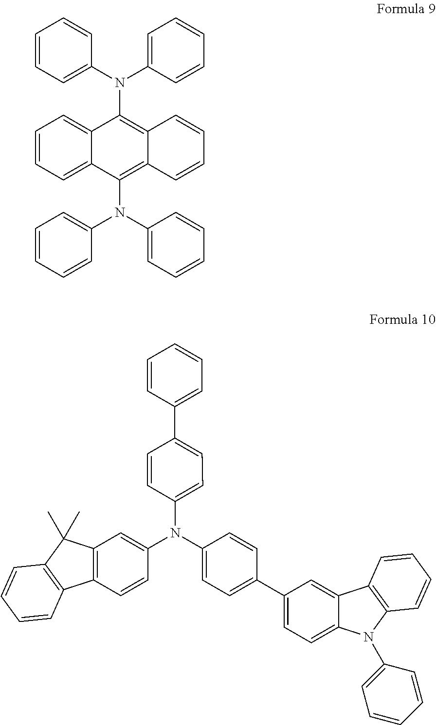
C12=CC=CC=C1C(N(C1=CC=CC=C1)C1=CC=CC=C1)=C1C(=C2N(C2=CC=CC=C2)C2=CC=CC=C2)C=CC=C1.C1=CC(C2=CC=C(N(C3=CC4=C(C=C3)C3=C(C4(C)C)C=CC=C3)C3=CC=C(C4=CC=C5C(=C4)C4=C(N5C5=CC=CC=C5)C=CC=C4)C=C3)C=C2)=CC=C1
